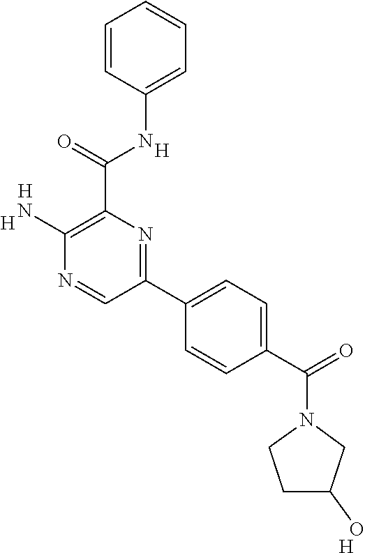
[H].C1(N)=C(C(NC2=CC=CC=C2)=O)N=C(C2=CC=C(C(N3CCC(O)C3)=O)C=C2)C=N1.[H].[H].[H]
